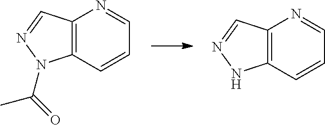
C12=C(C=CC=N1)NN=C2.C12=C(C=CC=N1)N(C(=O)C)N=C2
